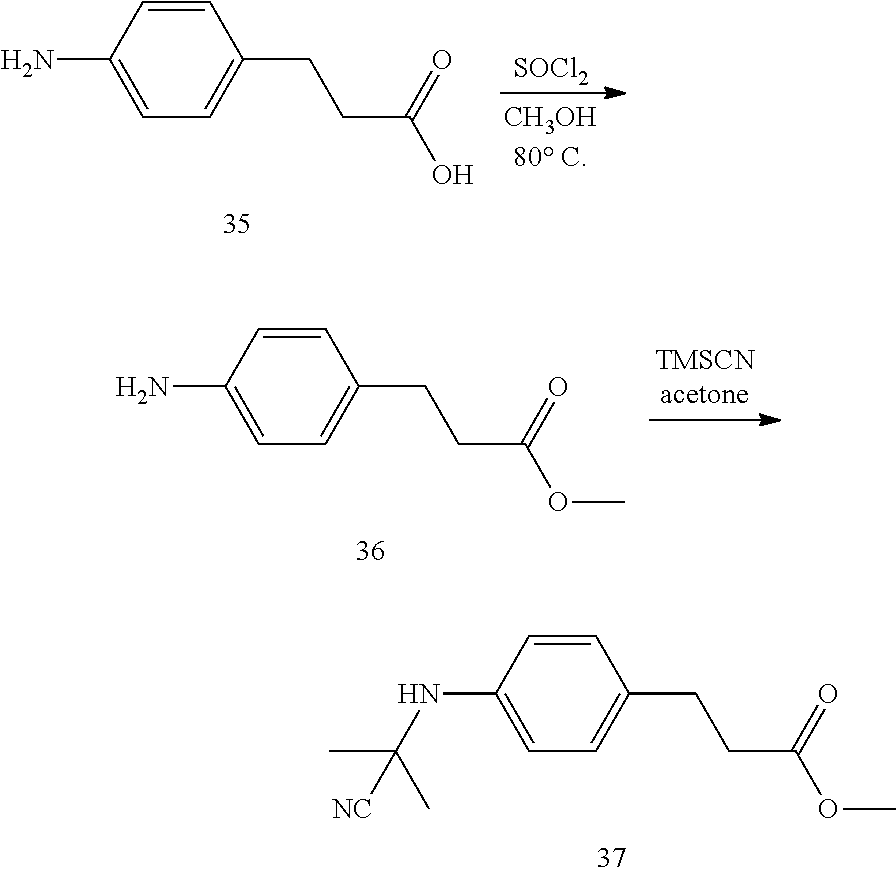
[SOCl2].C1=CC(N)=CC=C1CCC(O)=O.C1=CC(N)=CC=C1CCC(OC)=O.C1=CC(NC(C)(C)[NC])=CC=C1CCC(OC)=O
